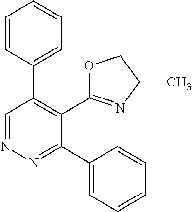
C1=CC(C2=C(C3=NC(C)CO3)C(C3=CC=CC=C3)=NN=C2)=CC=C1
